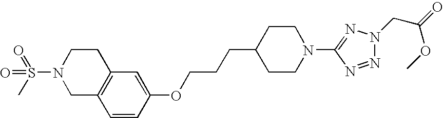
C1C2=C(CCN1S(=O)(=O)C)C=C(OCCCC1CCN(C3=NN(CC(=O)OC)N=N3)CC1)C=C2
